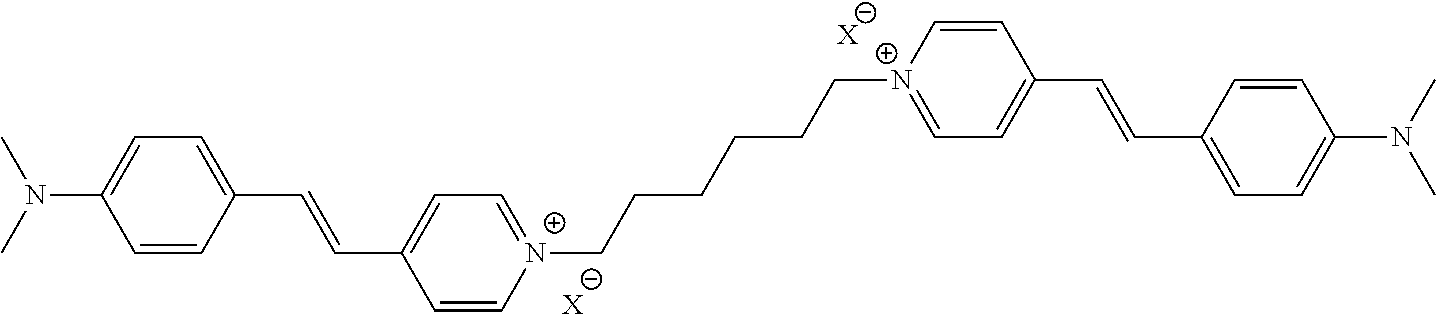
N(C)(C1=CC=C(C=CC2=CC=[N+](CCCCCC[N+]3=CC=C(C=CC4=CC=C(N(C)C)C=C4)C=C3)C=C2)C=C1)C.[X].[X]
